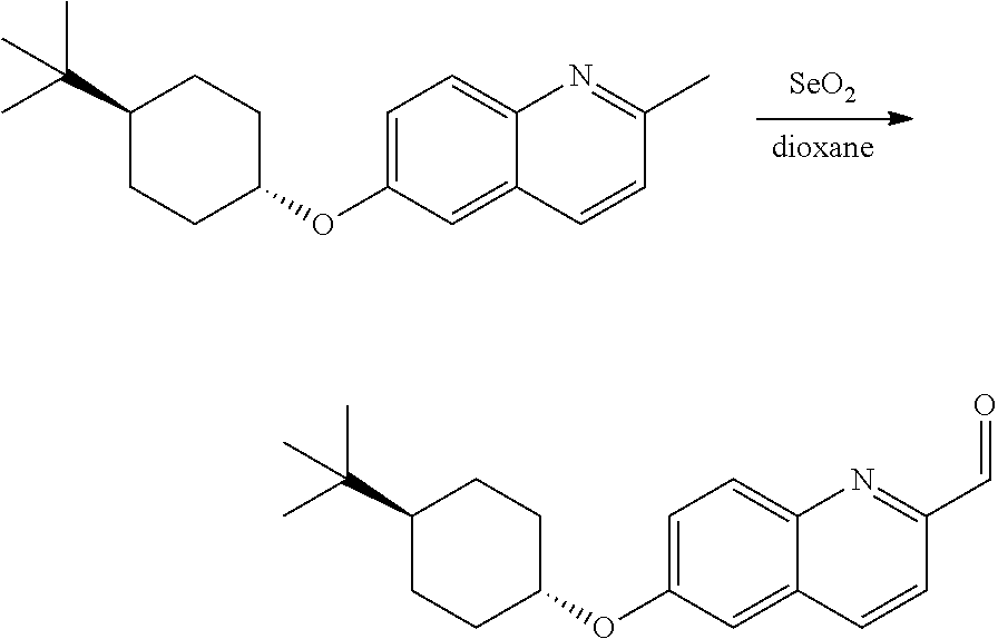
[dioxane].[SeO2].C1=C(OC2CCC(C(C)(C)C)CC2)C=C2C(=C1)N=C(C)C=C2.C1=C(OC2CCC(C(C)(C)C)CC2)C=C2C(=C1)N=C(C=O)C=C2
